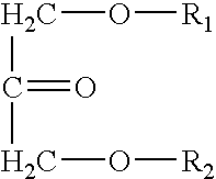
C(C(CO[R2])=O)O[R1]
